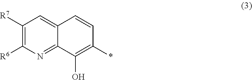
C1([R7])=C([R6])N=C2C(=C1)C=CC(*)=C2O
